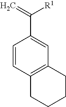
C1=CC2=C(C=C1C(=C)[R1])CCCC2
